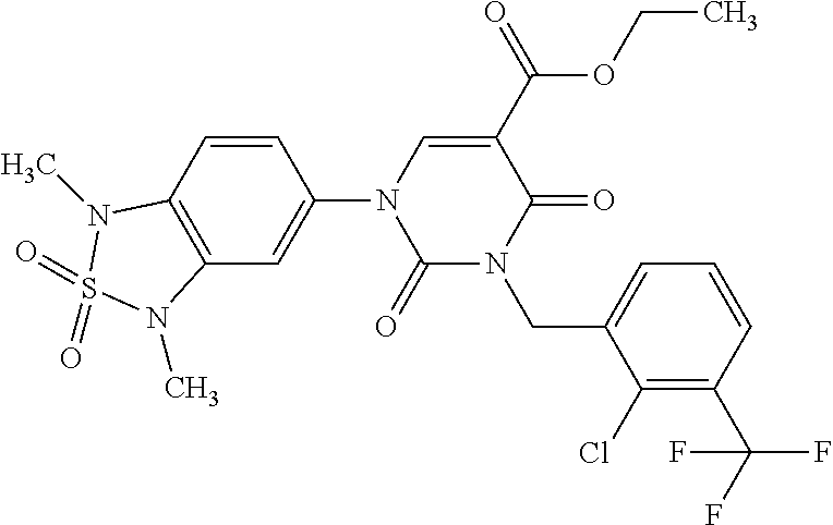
C1=CC2=C(C=C1N1C(=O)N(CC3=CC=CC(C(F)(F)F)=C3Cl)C(=O)C(C(OCC)=O)=C1)N(C)S(=O)(=O)N2C
